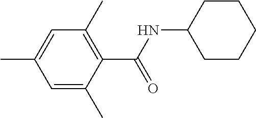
C1=C(C)C=C(C)C(C(=O)NC2CCCCC2)=C1C
